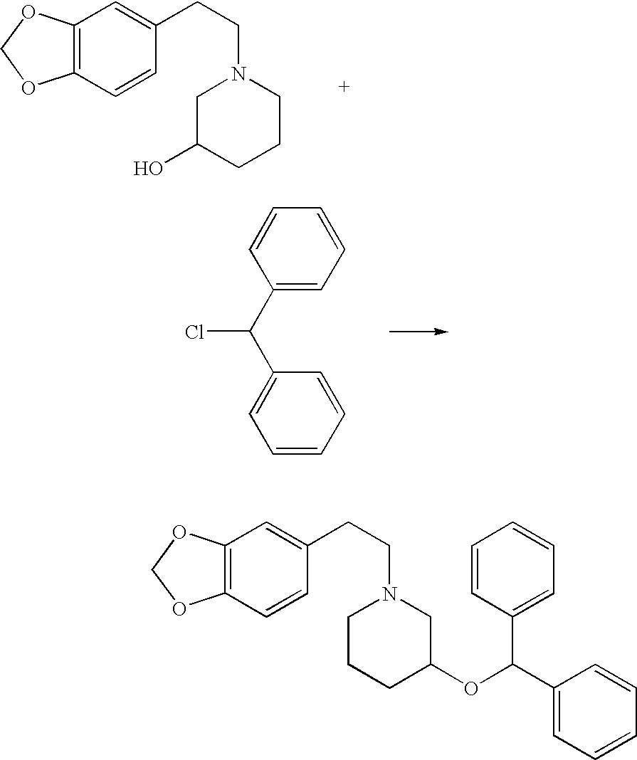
C12=C(C=CC(CCN3CC(O)CCC3)=C1)OCO2.C1(C(C2=CC=CC=C2)Cl)=CC=CC=C1.C12=C(C=CC(CCN3CCCC(OC(C4=CC=CC=C4)C4=CC=CC=C4)C3)=C1)OCO2
